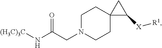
C1N(CC(N[(H3C)3C])=O)CCC2(C1)C([X][R1])C2
